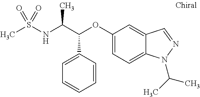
CS(NC(C(OC1=CC=C2C(=C1)C=NN2C(C)C)C1=CC=CC=C1)C)(=O)=O
